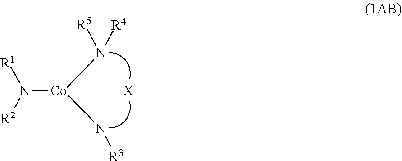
N([R4])([R5])[Co](N[R3])N([R2])[R1].[X]
